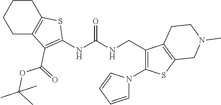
C1CCCC2=C1SC(NC(NCC1=C(N3C=CC=C3)SC3=C1CCN(C)C3)=O)=C2C(=O)OC(C)(C)C
